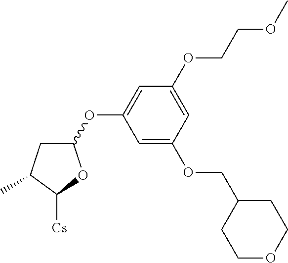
C1(OC2=CC(OCCOC)=CC(OCC3CCOCC3)=C2)CC(C)C([Cs])O1
